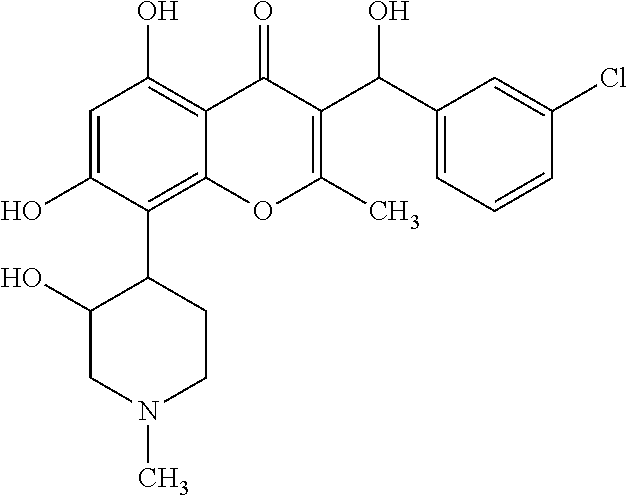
C1=C(O)C(C2C(O)CN(C)CC2)=C2C(=C1O)C(=O)C(C(C1=CC=CC(Cl)=C1)O)=C(C)O2
